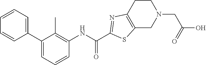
C1(C2=CC=CC(NC(C3=NC4=C(CN(CC(O)=O)CC4)S3)=O)=C2C)=CC=CC=C1
